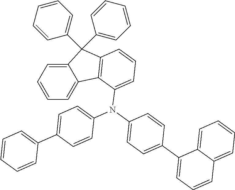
C12=CC=CC=C1C1=C(C2(C2=CC=CC=C2)C2=CC=CC=C2)C=CC=C1N(C1=CC=C(C2=CC=CC=C2)C=C1)C1=CC=C(C2=CC=CC3=CC=CC=C23)C=C1
